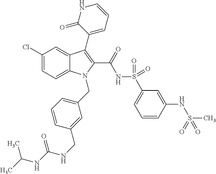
C12=CC=C(Cl)C=C1C(C1=CC=CNC1=O)=C(C(=O)NS(C1=CC=CC(NS(C)(=O)=O)=C1)(=O)=O)N2CC1=CC=CC(CNC(NC(C)C)=O)=C1
